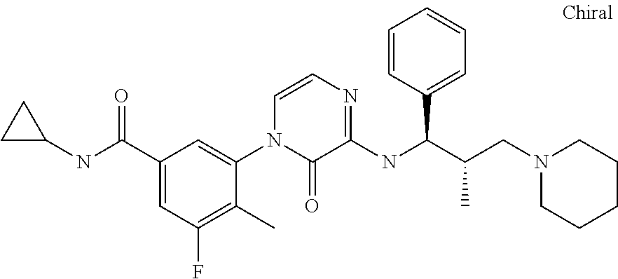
C1=C(C(NC2CC2)=O)C=C(N2C=CN=C(NC(C(CN3CCCCC3)C)C3=CC=CC=C3)C2=O)C(C)=C1F
